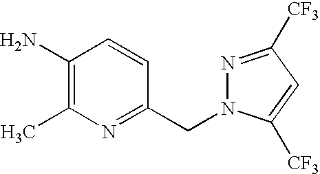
C1(N)=C(C)N=C(CN2N=C([CF3])C=C2[CF3])C=C1
